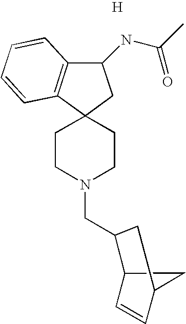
C1CN(CC2C3C=CC(C3)C2)CCC12CC(NC(=O)C)C1=C2C=CC=C1.[H]
